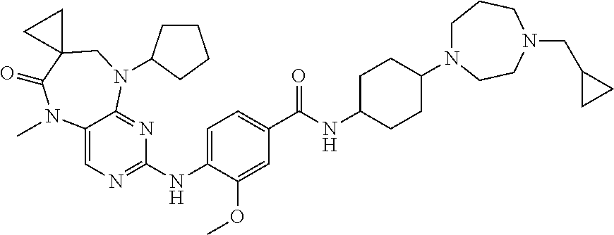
C12=CN=C(NC3=CC=C(C(NC4CCC(N5CCCN(CC6CC6)CC5)CC4)=O)C=C3OC)N=C1N(C1CCCC1)CC1(C(=O)N2C)CC1
